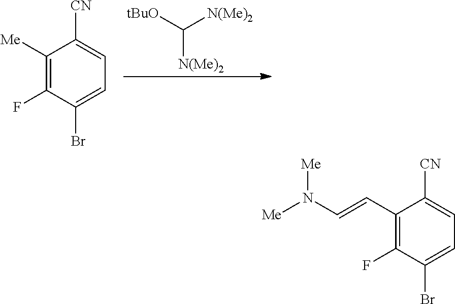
[tBuO]C([N(Me)2])[N(Me)2].C1([Me])=C(F)C(Br)=CC=C1[CN].C1(C=CN([Me])[Me])=C(F)C(Br)=CC=C1[CN]
